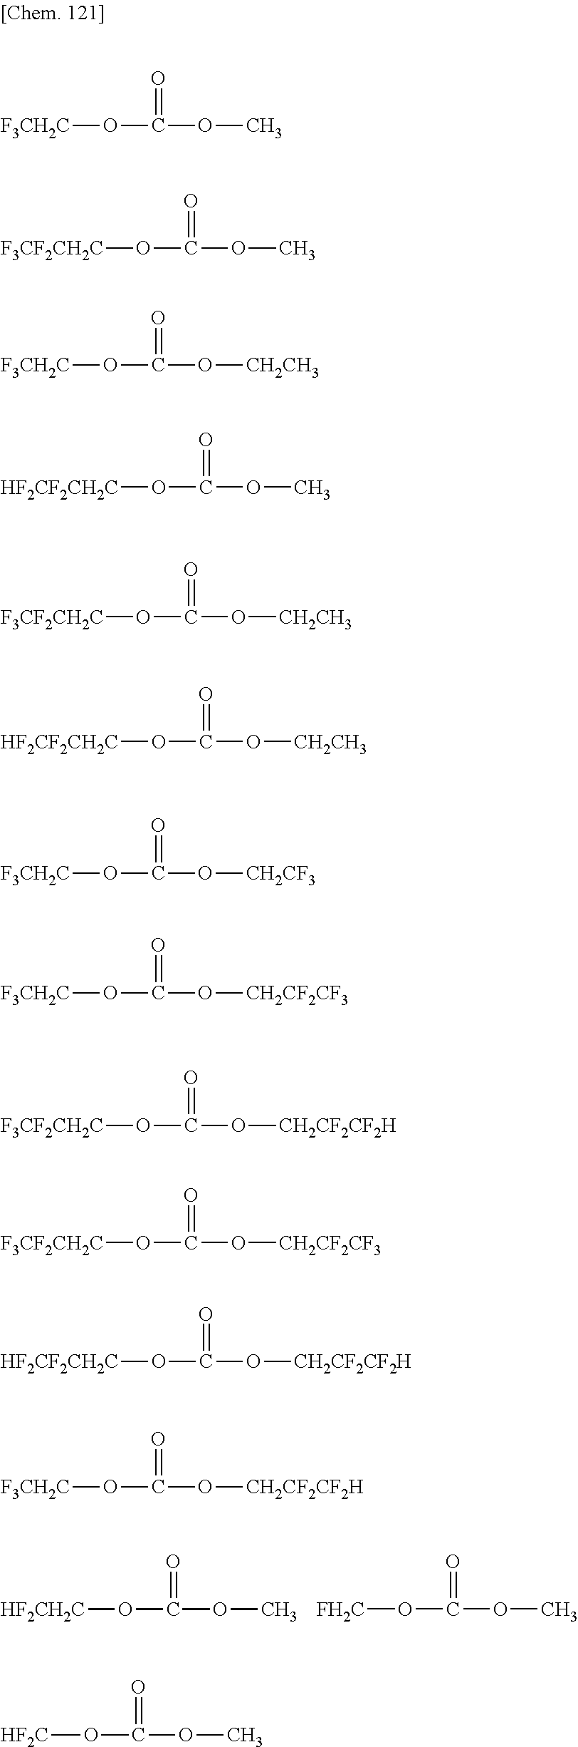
[HF2CH2C]OC(OC)=O.C(OC)(=O)O[FH2C].[F3CH2C]OC(OC)=O.[F3CF2CH2C]OC(OC)=O.[F3CH2C]OC(O[CH2CH3])=O.[HF2CF2CH2C]OC(OC)=O.[F3CF2CH2C]OC(O[CH2CH3])=O.C(O[CH2CH3])(=O)O[HF2CF2CH2C].C(O[CH2CF3])(=O)O[F3CH2C].C(O[CH2CF2CF3])(=O)O[F3CH2C].[F3CF2CH2C]OC(O[CH2CF2CF2H])=O.[F3CF2CH2C]OC(O[CH2CF2CF3])=O.[HF2CF2CH2C]OC(O[CH2CF2CF2H])=O.C(O[CH2CF2CF2H])(=O)O[F3CH2C].C(OC)(=O)O[HF2C]
